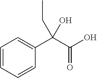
C1=CC=CC(C(C(O)=O)(O)CC)=C1
